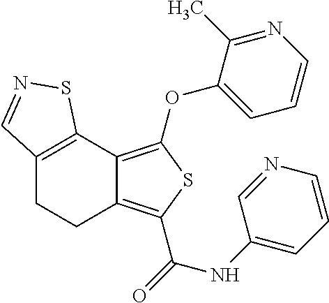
C12=C(C3=C(OC4=CC=CN=C4C)SC(C(=O)NC4=CC=CN=C4)=C3CC1)SN=C2
